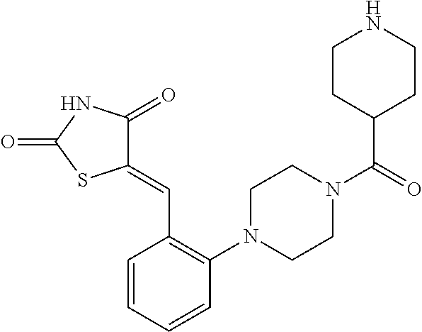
C1=CC=CC(C=C2C(=O)NC(=O)S2)=C1N1CCN(C(C2CCNCC2)=O)CC1
